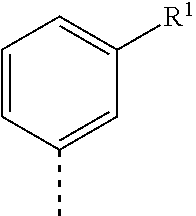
C1=CC(C)=CC([R1])=C1
